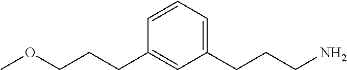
O(CCCC1=CC(CCCN)=CC=C1)C
